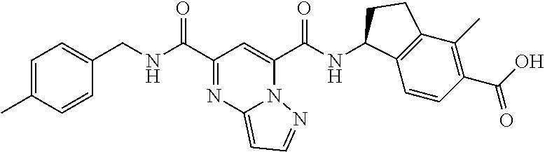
C(C1=NC2=CC=NN2C(C(NC2C3=C(C(C)=C(C(O)=O)C=C3)CC2)=O)=C1)(=O)NCC1=CC=C(C)C=C1
